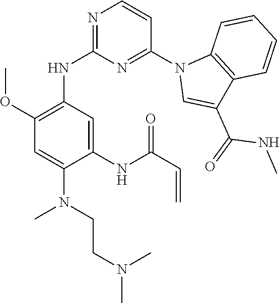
C1=C(N(C)CCN(C)C)C(NC(C=C)=O)=CC(NC2=NC=CC(N3C=C(C(=O)NC)C4=C3C=CC=C4)=N2)=C1OC
